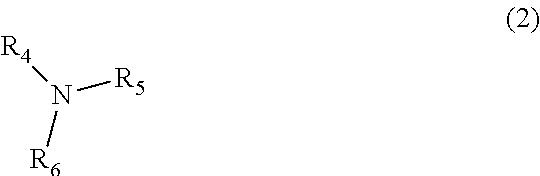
N([R6])([R4])[R5]
